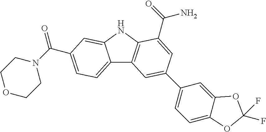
C12=CC=C(C(=O)N3CCOCC3)C=C1NC1=C2C=C(C2=CC=C3C(=C2)OC(F)(F)O3)C=C1C(N)=O
